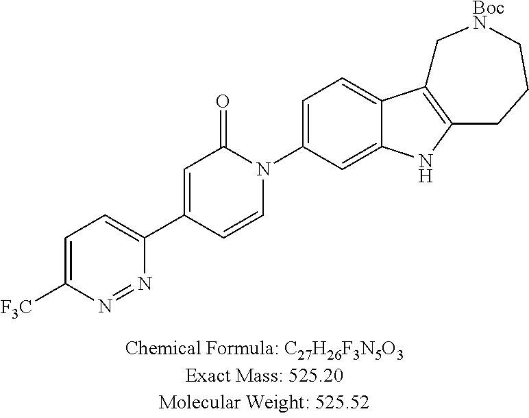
C1=C([F3C])N=NC(C2=CC(=O)N(C3=CC=C4C(=C3)NC3=C4C[BocN]CCC3)C=C2)=C1
